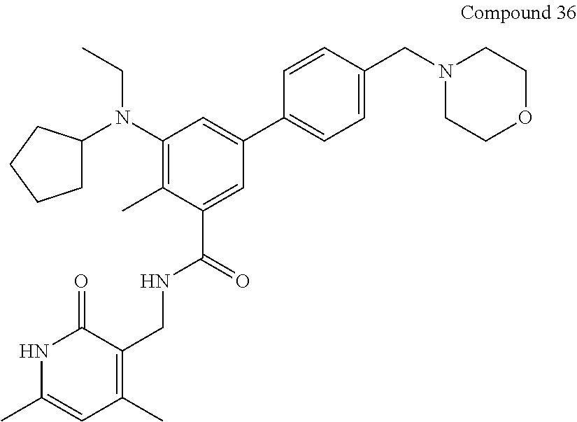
C1(N(CC)C2CCCC2)=C(C)C(C(=O)NCC2=C(C)C=C(C)NC2=O)=CC(C2=CC=C(CN3CCOCC3)C=C2)=C1
